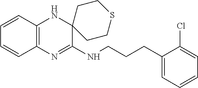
C(CC1=CC=CC=C1Cl)CNC1=NC2=C(NC13CCSCC3)C=CC=C2
